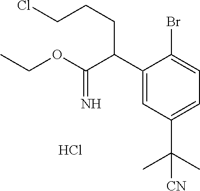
ClCCCC(C1=CC(C(C)(C)[CN])=CC=C1Br)C(OCC)=N.Cl
